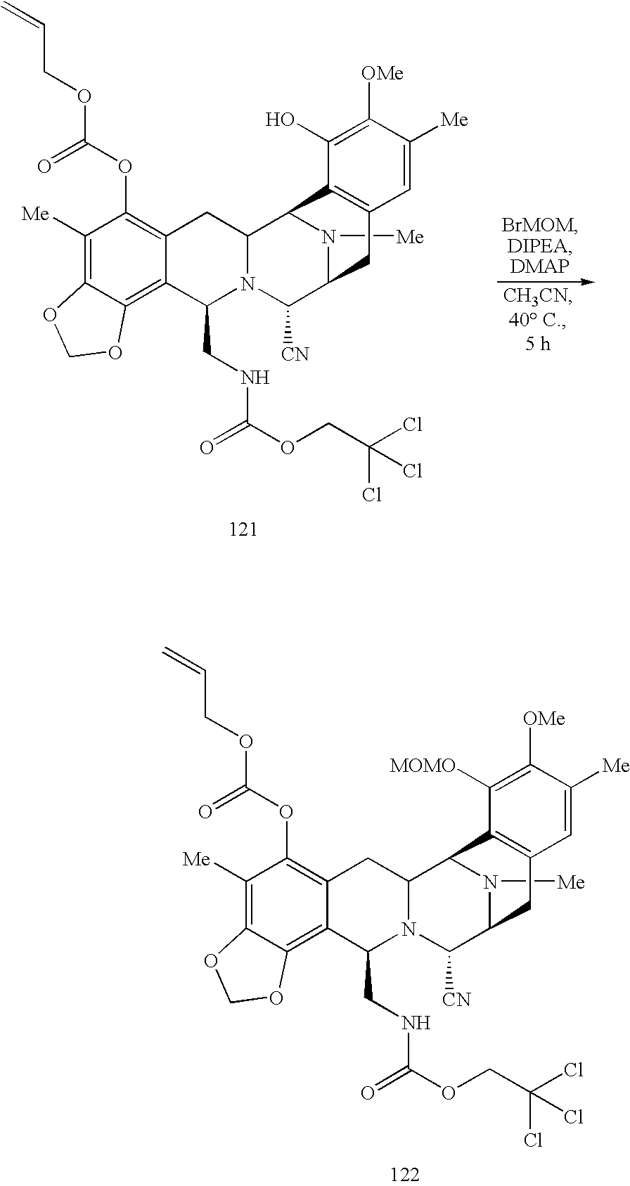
C1([Me])=C2C(=C3C(=C1OC(=O)OCC=C)CC1N(C3CNC(=O)OCC(Cl)(Cl)Cl)C([CN])C3N([Me])C1C1=C(C3)C=C([Me])C([OMe])=C1[MOMO])OCO2.C1([Me])=C2C(=C3C(=C1OC(=O)OCC=C)CC1N(C3CNC(=O)OCC(Cl)(Cl)Cl)C([CN])C3N([Me])C1C1=C(C3)C=C([Me])C([OMe])=C1O)OCO2
